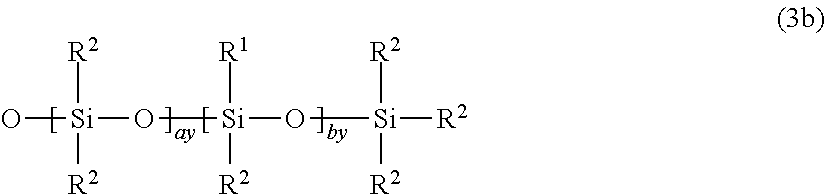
O[Si](O[Si](O[Si]([R2])([R2])[R2])([R1])[R2])([R2])[R2]
